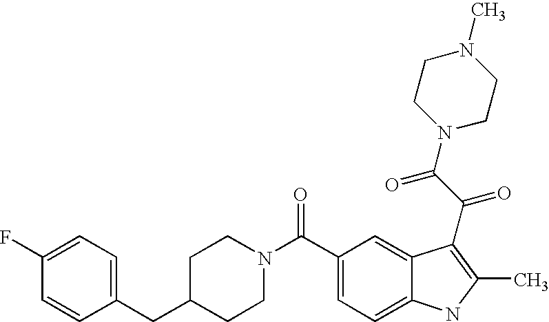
C1(F)=CC=C(CC2CCN(C(C3=CC=C4C(=C3)C(C(C(N3CCN(C)CC3)=O)=O)=C(C)N4)=O)CC2)C=C1
